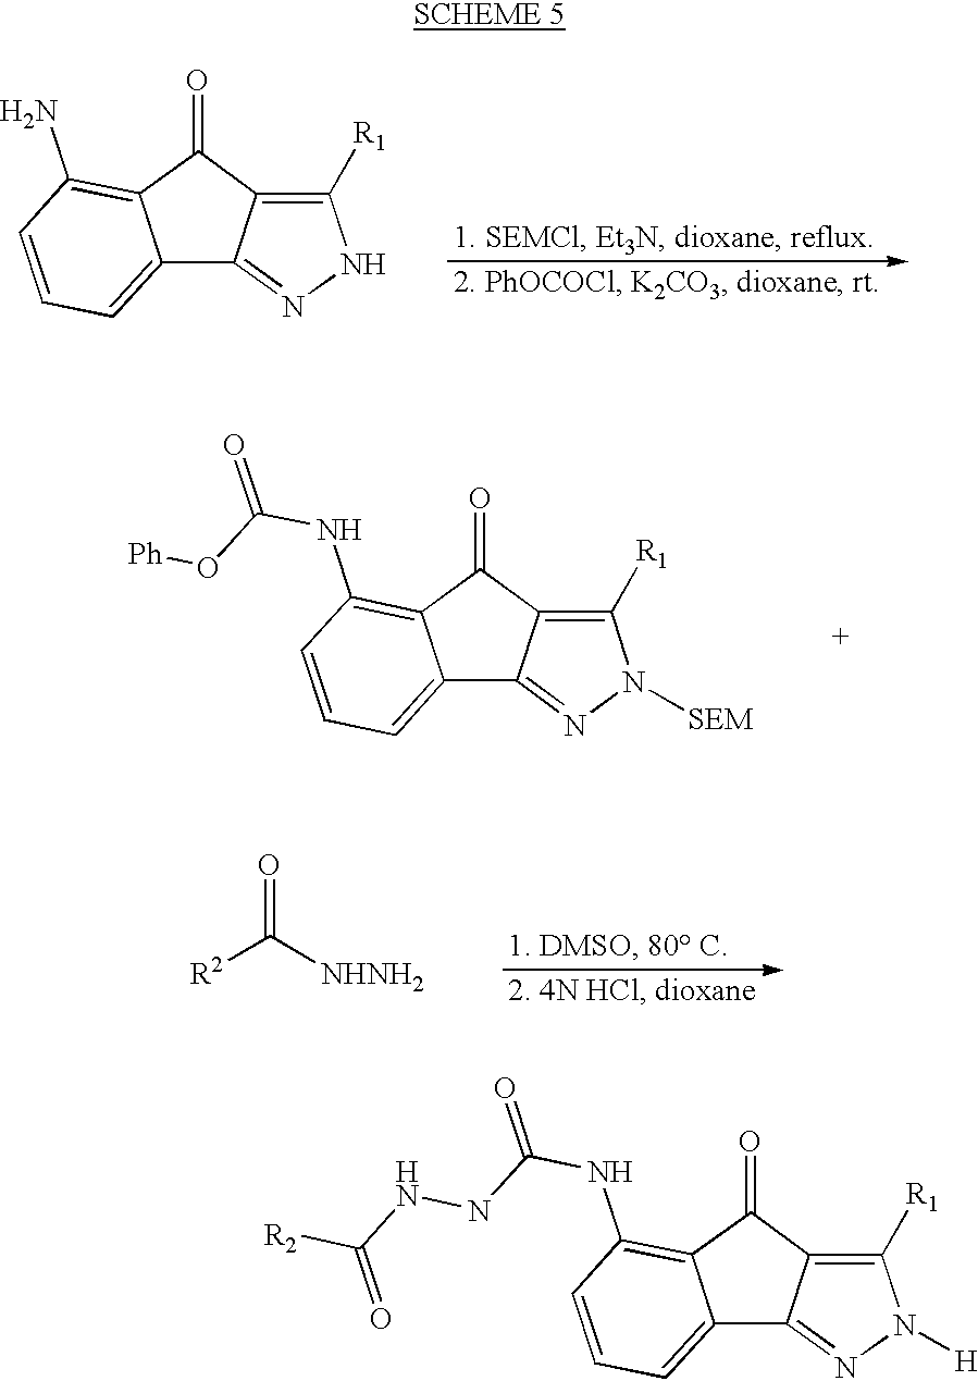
C12=CC=CC(NC(NNC([R2])=O)=O)=C1C(=O)C1=C([R1])N([H])N=C21.C12=CC=CC(N)=C1C(=O)C1=C([R1])NN=C21.C12=CC=CC(NC(O[Ph])=O)=C1C(=O)C1=C([R1])N([SEM])N=C21.[R2]C([NHNH2])=O
